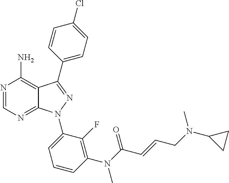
N1=CN=C2C(=C1N)C(C1=CC=C(Cl)C=C1)=NN2C1=CC=CC(N(C(C=CCN(C2CC2)C)=O)C)=C1F
